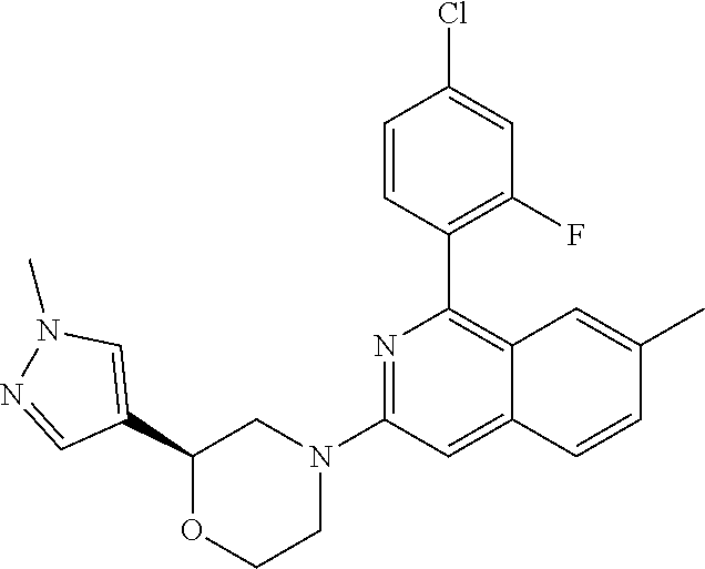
C1(C2=CN(C)N=C2)OCCN(C2=NC(C3=C(F)C=C(Cl)C=C3)=C3C(=C2)C=CC(C)=C3)C1
